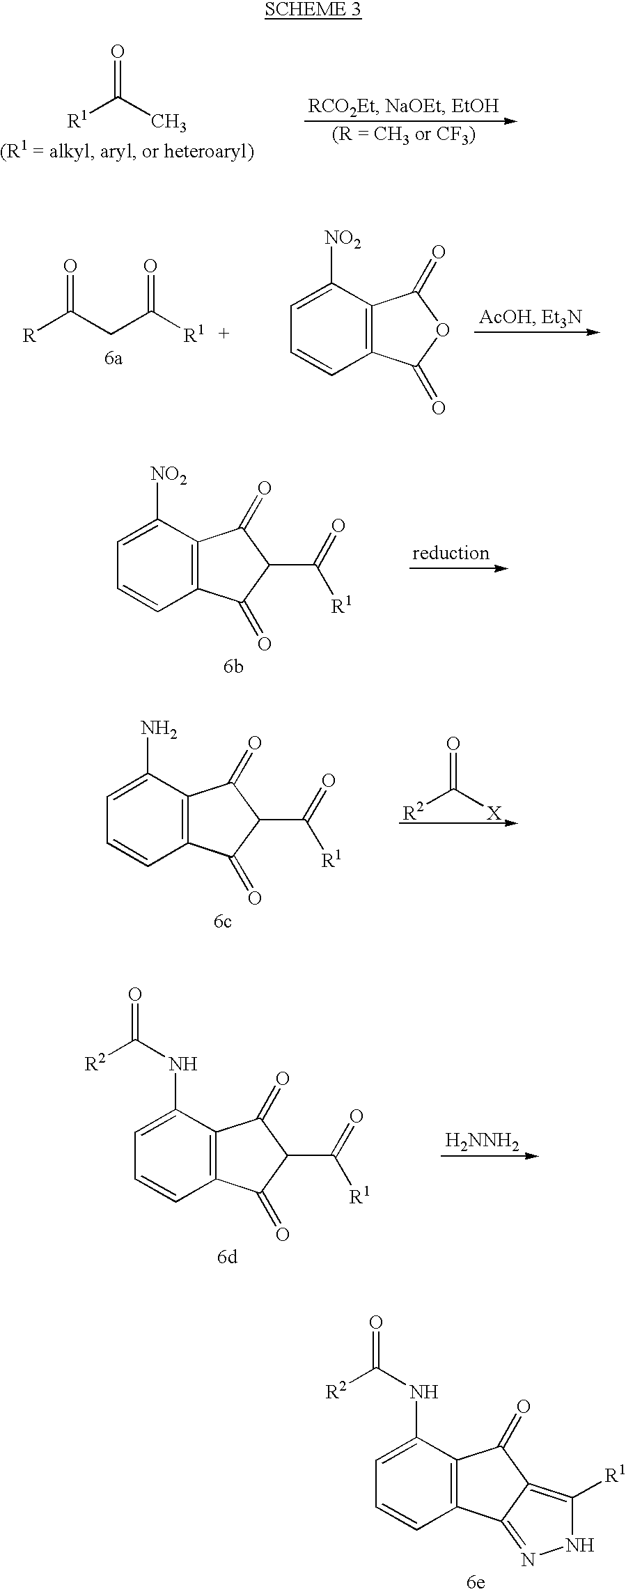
[R1]C(C)=O.[R]C(CC([R1])=O)=O.C12=C(C([NO2])=CC=C1)C(=O)OC2=O.C12=C(C([NO2])=CC=C1)C(=O)C(C(=O)[R1])C2=O.C12=C(C(N)=CC=C1)C(=O)C(C(=O)[R1])C2=O.[R2]C([X])=O.C12=C(C(NC([R2])=O)=CC=C1)C(=O)C(C(=O)[R1])C2=O.[H2NNH2].C12=C(C(NC([R2])=O)=CC=C1)C(=O)C1=C([R1])NN=C21
